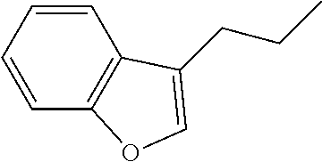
C1=CC=CC2=C1C(CCC)=CO2
